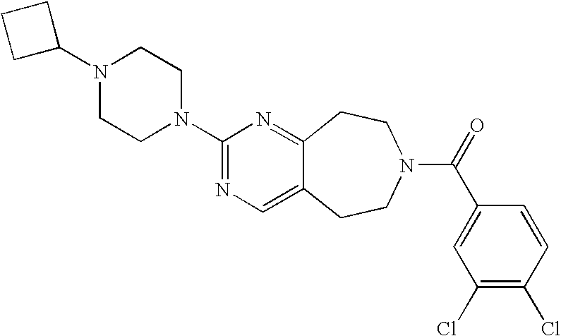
C1C(N2CCN(C3=NC=C4C(=N3)CCN(C(=O)C3=CC(Cl)=C(Cl)C=C3)CC4)CC2)CC1
